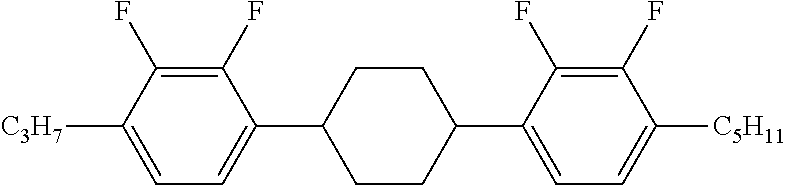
C1(F)=C(F)C([C3H7])=CC=C1C1CCC(C2=CC=C([C5H11])C(F)=C2F)CC1
